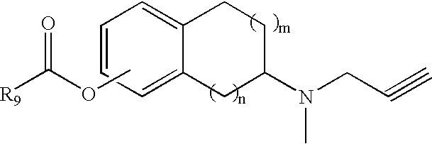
COC([R9])=O.C1=CC=C2C(=C1)CCC(N(CC#C)C)C2
